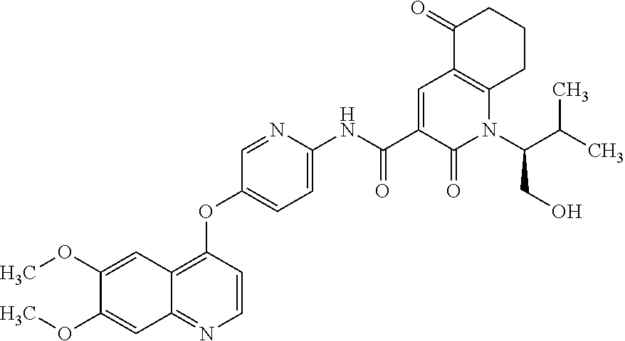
C1(OC)=CC2=C(OC3=CC=C(NC(C4=CC5=C(N(C(CO)C(C)C)C4=O)CCCC5=O)=O)N=C3)C=CN=C2C=C1OC
